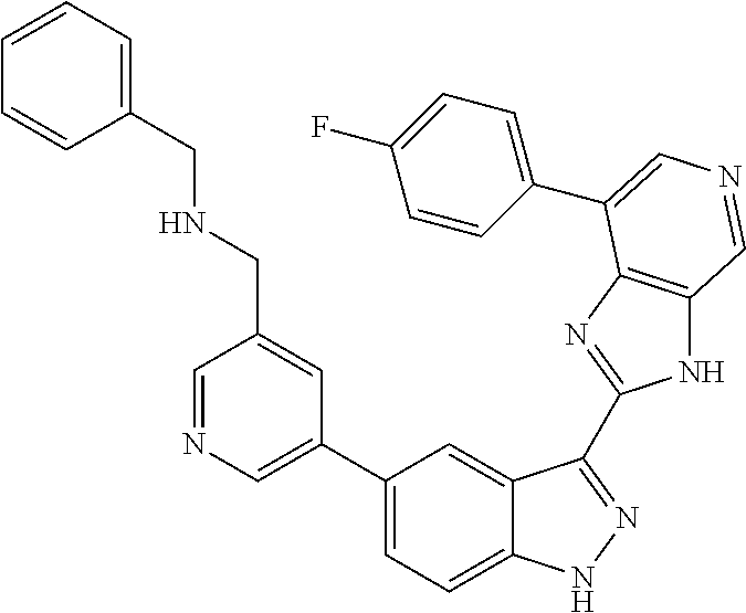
C1(C2=CN=CC(CNCC3=CC=CC=C3)=C2)=CC=C2C(=C1)C(C1=NC3=C(N1)C=NC=C3C1=CC=C(F)C=C1)=NN2
